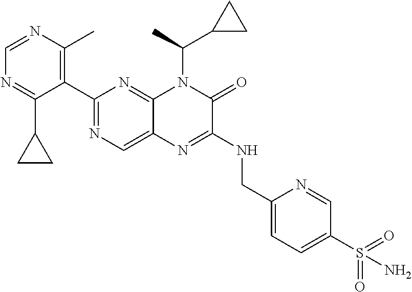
C1(C2=NC=C3C(=N2)N(C(C)C2CC2)C(=O)C(NCC2=CC=C(S(=O)(=O)N)C=N2)=N3)=C(C)N=CN=C1C1CC1
